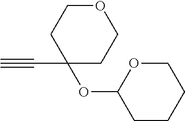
C1OC(OC2(C#C)CCOCC2)CCC1
